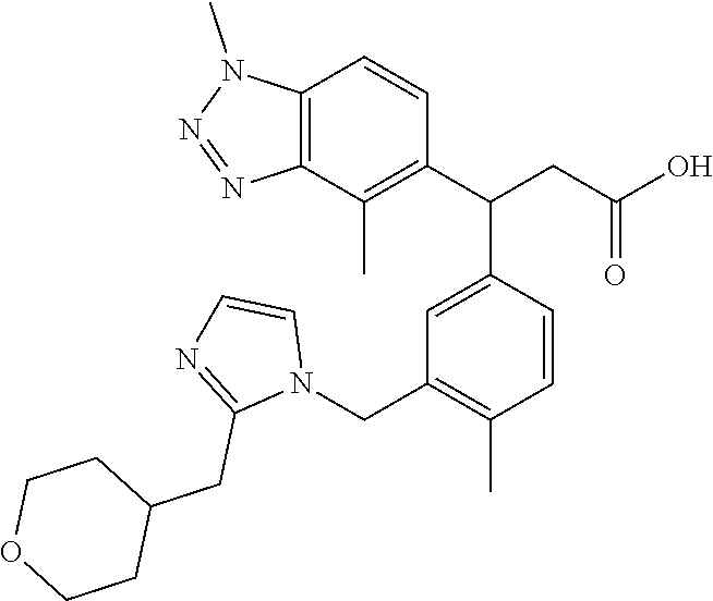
C12=C(C(C)=C(C(CC(O)=O)C3=CC(CN4C=CN=C4CC4CCOCC4)=C(C)C=C3)C=C1)N=NN2C
